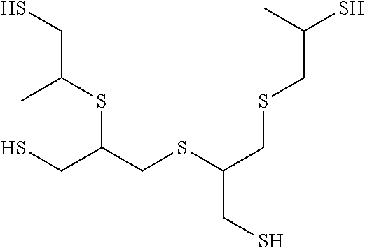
C(SC(CSC(CSCC(S)C)CS)CS)(CS)C
